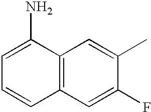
C12=C(C=C(F)C(C)=C1)C=CC=C2N
